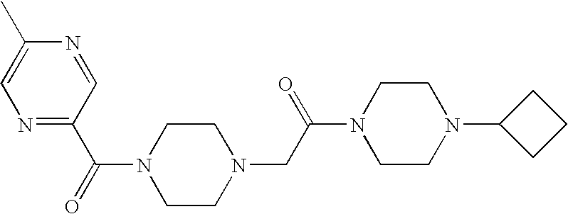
N1=C(C(N2CCN(CC(=O)N3CCN(C4CCC4)CC3)CC2)=O)C=NC(C)=C1
